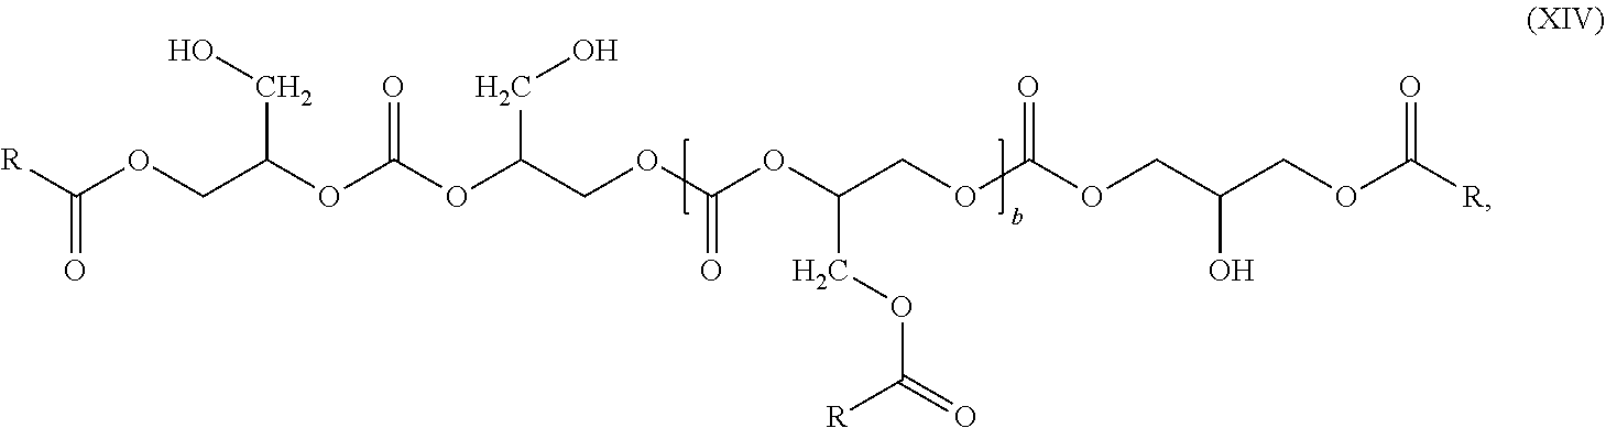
[R]C(OCC(OC(OC(COC(OC(COC(OCC(COC([R])=O)O)=O)COC(=O)[R])=O)CO)=O)CO)=O
